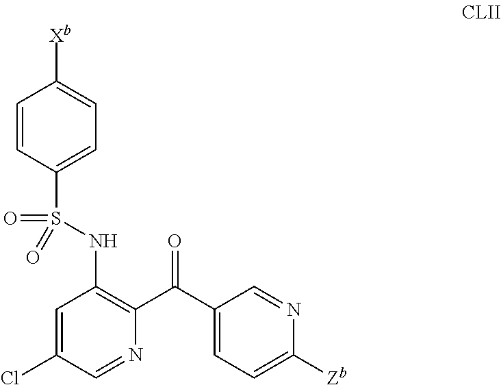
C1=C(Cl)C=NC(C(C2=CC=C([Zb])N=C2)=O)=C1NS(=O)(=O)C1=CC=C([Xb])C=C1
